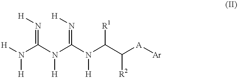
[H]N(C(=N[H])N(C(=N[H])N(C(C([A][Ar])[R2])[R1])[H])[H])[H]
